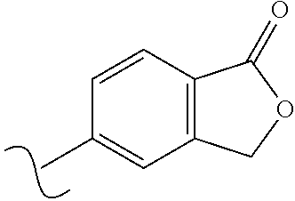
CC1=CC2=C(C=C1)C(=O)OC2
